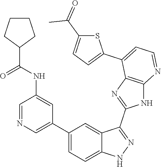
C1=NC=C(C2=CC=C3C(=C2)C(C2=NC4=C(N2)N=CC=C4C2=CC=C(C(=O)C)S2)=NN3)C=C1NC(=O)C1CCCC1
